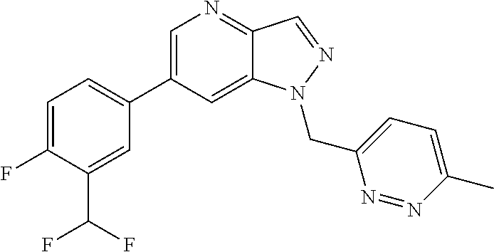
C1(C2=CC=C(F)C(C(F)F)=C2)=CN=C2C(=C1)N(CC1=CC=C(C)N=N1)N=C2
